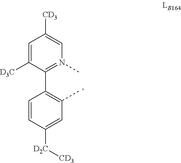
C1=CC([D2C][CD3])=CC(C)=C1C1=N(C)C=C([CD3])C=C1[D3C]
